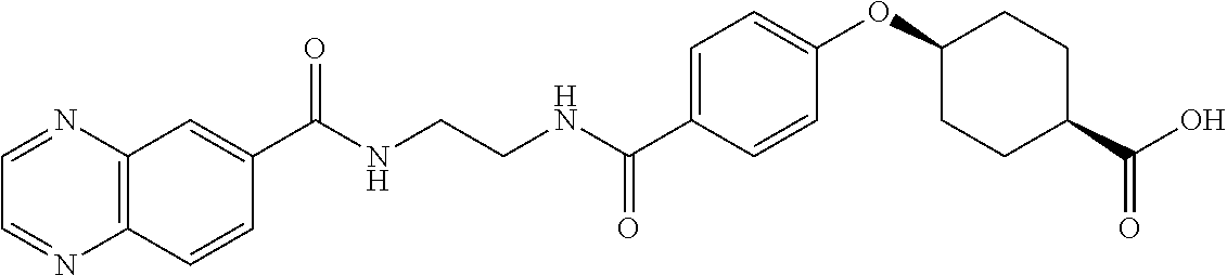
C(NCCNC(C1=CC=C(OC2CCC(C(O)=O)CC2)C=C1)=O)(=O)C1=CC2=C(C=C1)N=CC=N2
